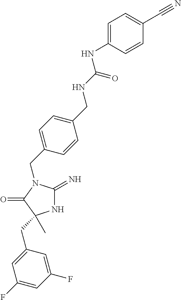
N1C(=N)N(CC2=CC=C(CNC(NC3=CC=C(C#N)C=C3)=O)C=C2)C(=O)C1(C)CC1=CC(F)=CC(F)=C1
